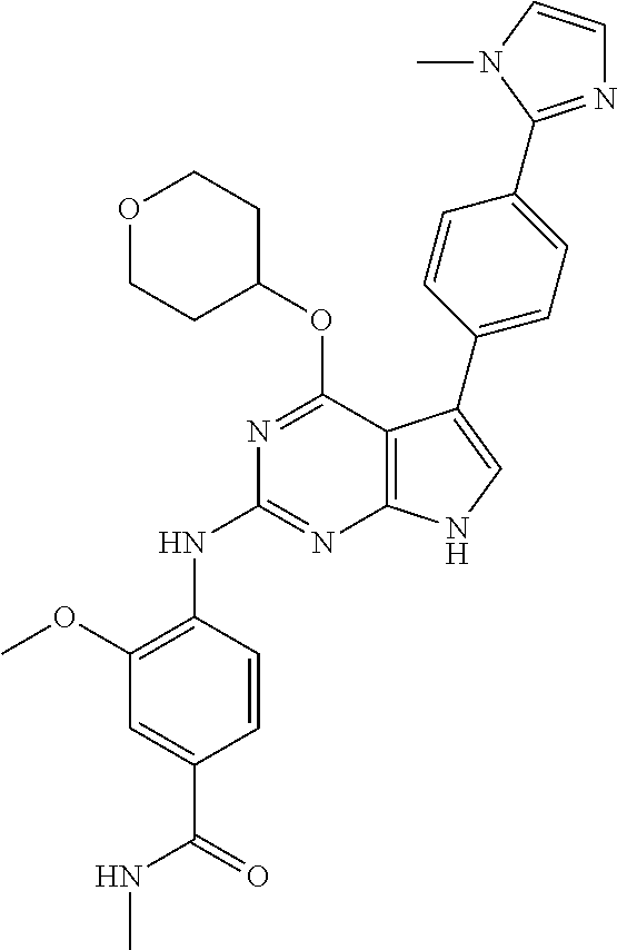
N(C1=NC2=C(C(OC3CCOCC3)=N1)C(C1=CC=C(C3=NC=CN3C)C=C1)=CN2)C1=C(OC)C=C(C(=O)NC)C=C1
